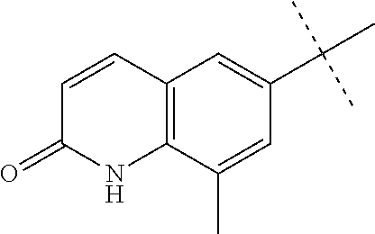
C1=CC2=C(NC1=O)C(C)=CC(C(C)(C)C)=C2
